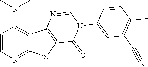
N(C1=C2C(=NC=C1)SC1=C2N=CN(C2=CC(C#N)=C(C)C=C2)C1=O)(C)C
